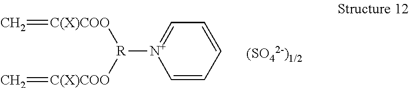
C=[C(X)COO][R]([C(X)COO]=C)[N+]1=CC=CC=C1
